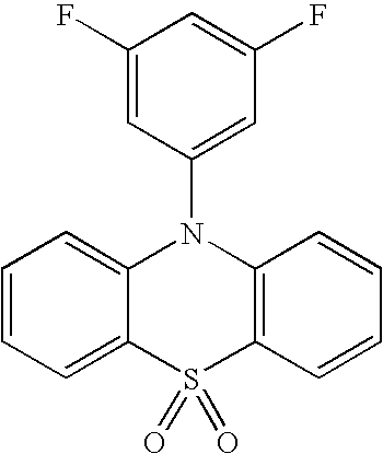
C1=CC=C2C(=C1)N(C1=CC(F)=CC(F)=C1)C1=C(S2(=O)=O)C=CC=C1
